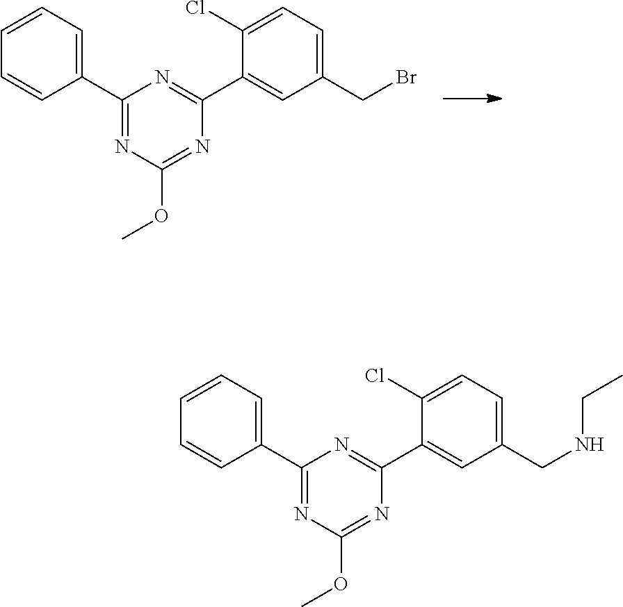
COC1=NC(C2=CC(CNCC)=CC=C2Cl)=NC(C2=CC=CC=C2)=N1.COC1=NC(C2=CC(CBr)=CC=C2Cl)=NC(C2=CC=CC=C2)=N1
